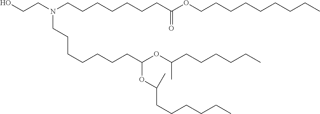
C(CCCCC)C(OC(OC(C)CCCCCC)CCCCCCCN(CCO)CCCCCCCC(OCCCCCCCCC)=O)C
